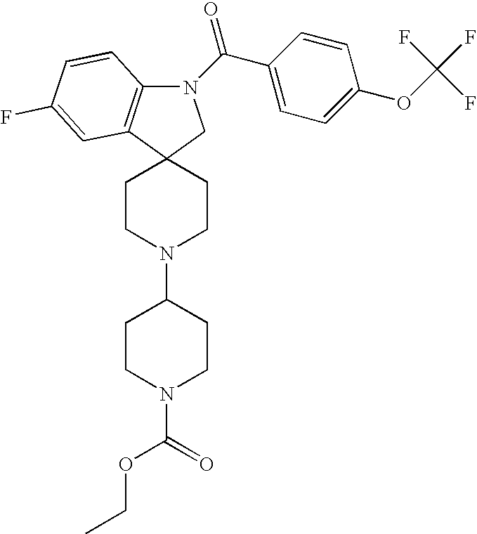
N1(C(C2=CC=C(OC(F)(F)F)C=C2)=O)C2=C(C3(C1)CCN(C1CCN(C(=O)OCC)CC1)CC3)C=C(F)C=C2
